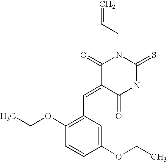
C1(C=C2C(=O)NC(=S)N(CC=C)C2=O)=C(OCC)C=CC(OCC)=C1
